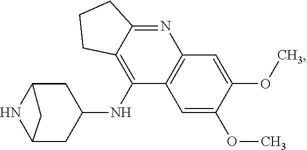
C12=NC3=C(C(NC4CC5NC(C4)C5)=C1CCC2)C=C(OC)C(OC)=C3
